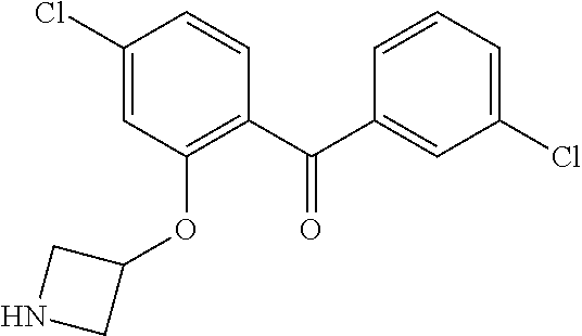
C1(C(C2=C(OC3CNC3)C=C(Cl)C=C2)=O)=CC(Cl)=CC=C1
